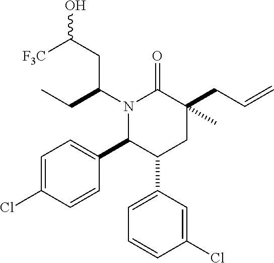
N1(C(CC(O)[F3C])CC)C(C2=CC=C(Cl)C=C2)C(C2=CC=CC(Cl)=C2)CC(CC=C)(C)C1=O
